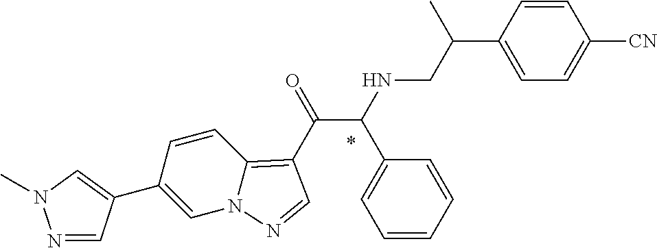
N1=CC(C2=CN3C(=C(C(=O)C(NCC(C4=CC=C([CN])C=C4)C)C4=CC=CC=C4)C=N3)C=C2)=CN1C
